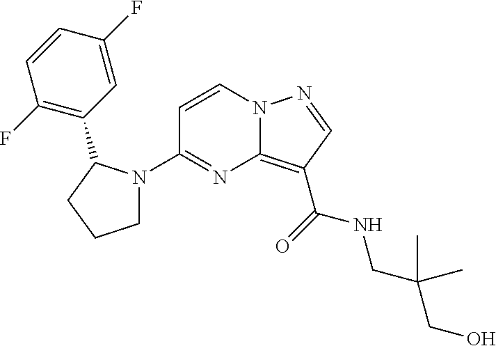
C1(N2CCCC2C2=C(F)C=CC(F)=C2)=NC2=C(C(=O)NCC(CO)(C)C)C=NN2C=C1
